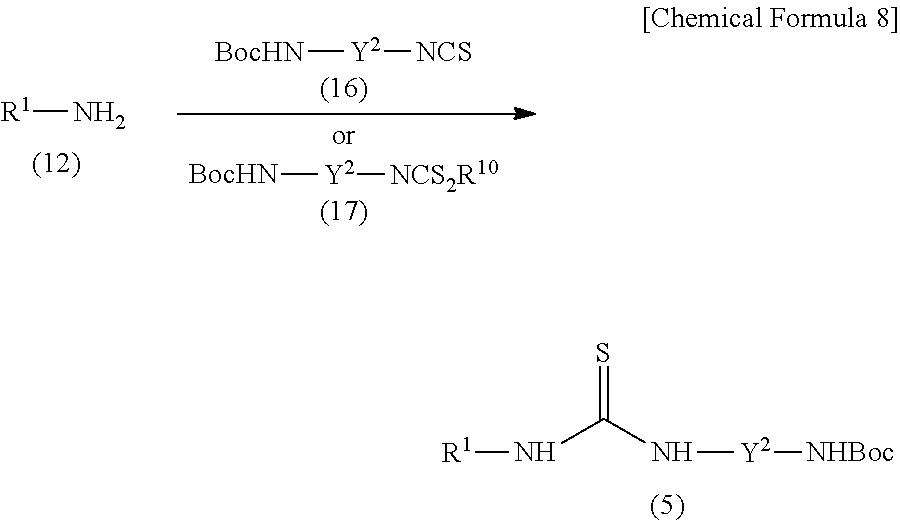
N(C(N[Y2][NHBoc])=S)[R1].[R1]N.[BocHN][Y2][NCS].[BocHN][Y2][NCS2R10]
